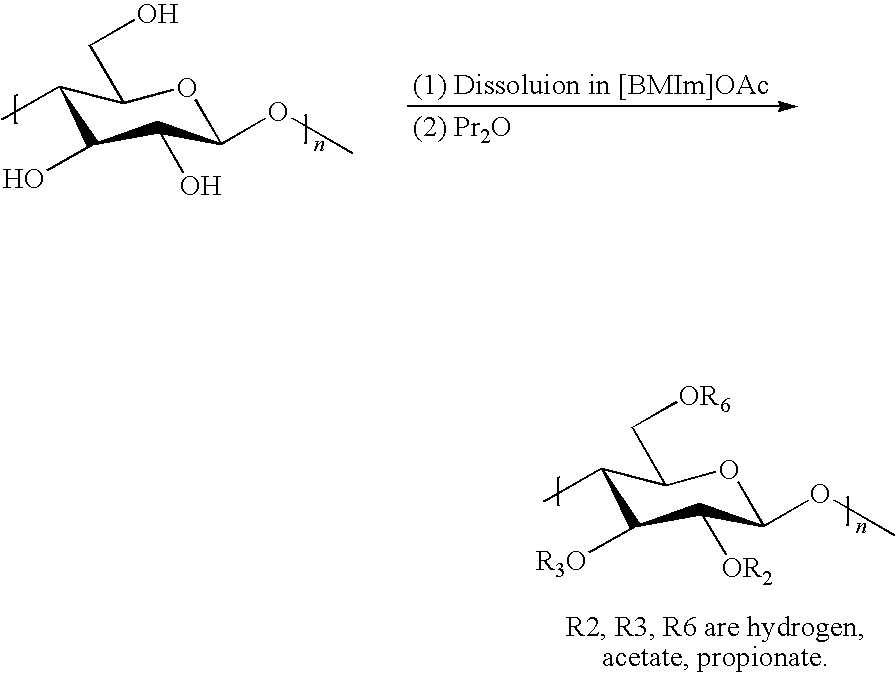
C1(C)C([R3O])C([OR2])C(OC)OC1C[OR6].C1(C)C(O)C(O)C(OC)OC1CO
